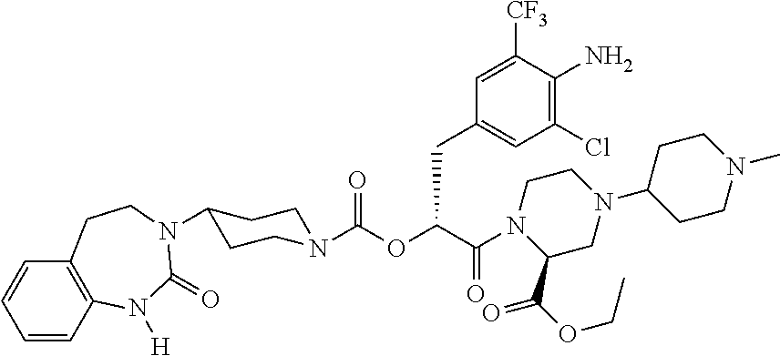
C1=CC2=C(C=C1)CCN(C1CCN(C(OC(C(=O)N3C(C(OCC)=O)CN(C4CCN(C)CC4)CC3)CC3=CC(Cl)=C(N)C([CF3])=C3)=O)CC1)C(=O)N2[H]
